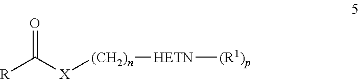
[HETN]([(R1)p])[(CH2)n][X]C(=O)[R]
